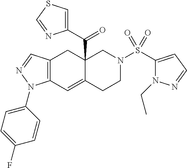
C12=C(C=C3C(C(C4=CSC=N4)=O)(C1)CN(S(C1=CC=NN1CC)(=O)=O)CC3)N(C1=CC=C(F)C=C1)N=C2
